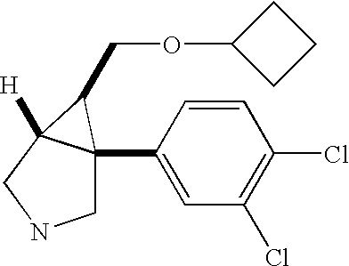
C1=CC(C23CNCC2([H])C3COC2CCC2)=CC(Cl)=C1Cl
